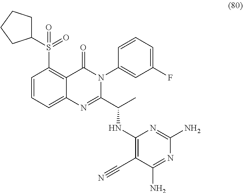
C1=CC=C2C(=C1S(C1CCCC1)(=O)=O)C(=O)N(C1=CC(F)=CC=C1)C(C(NC1=C(C#N)C(N)=NC(N)=N1)C)=N2
